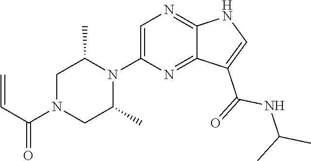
C1(N2C(C)CN(C(=O)C=C)CC2C)=CN=C2C(=N1)C(C(NC(C)C)=O)=CN2
